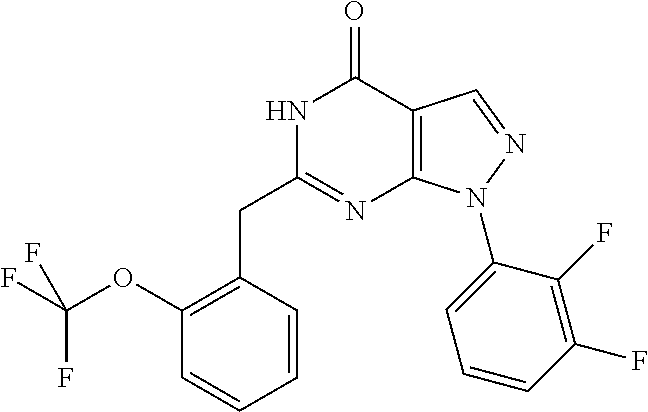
C1(OC(F)(F)F)=C(CC2=NC3=C(C(=O)N2)C=NN3C2=CC=CC(F)=C2F)C=CC=C1
